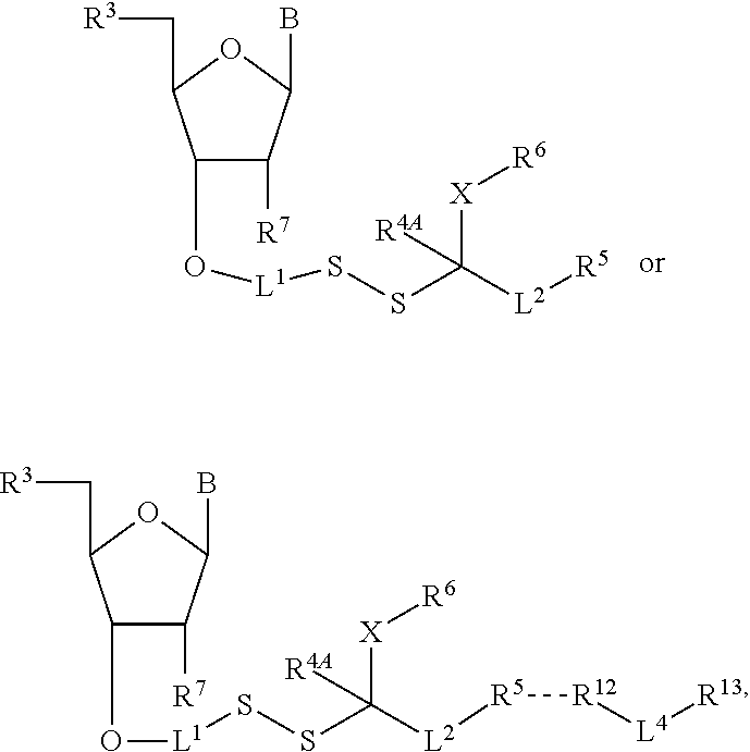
C1(O[L1]SSC([L2][R5])([X][R6])[R4A])C([R7])C(B)OC1C[R3].C1(O[L1]SSC([L2][R5][R12][L4][R13])([X][R6])[R4A])C([R7])C(B)OC1C[R3]
